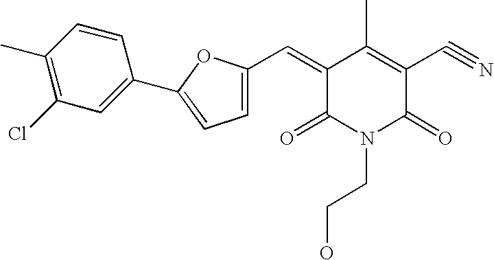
C1(C)=C(Cl)C=C(C2=CC=C(C=C3C(C)=C(C#N)C(=O)N(CCO)C3=O)O2)C=C1
